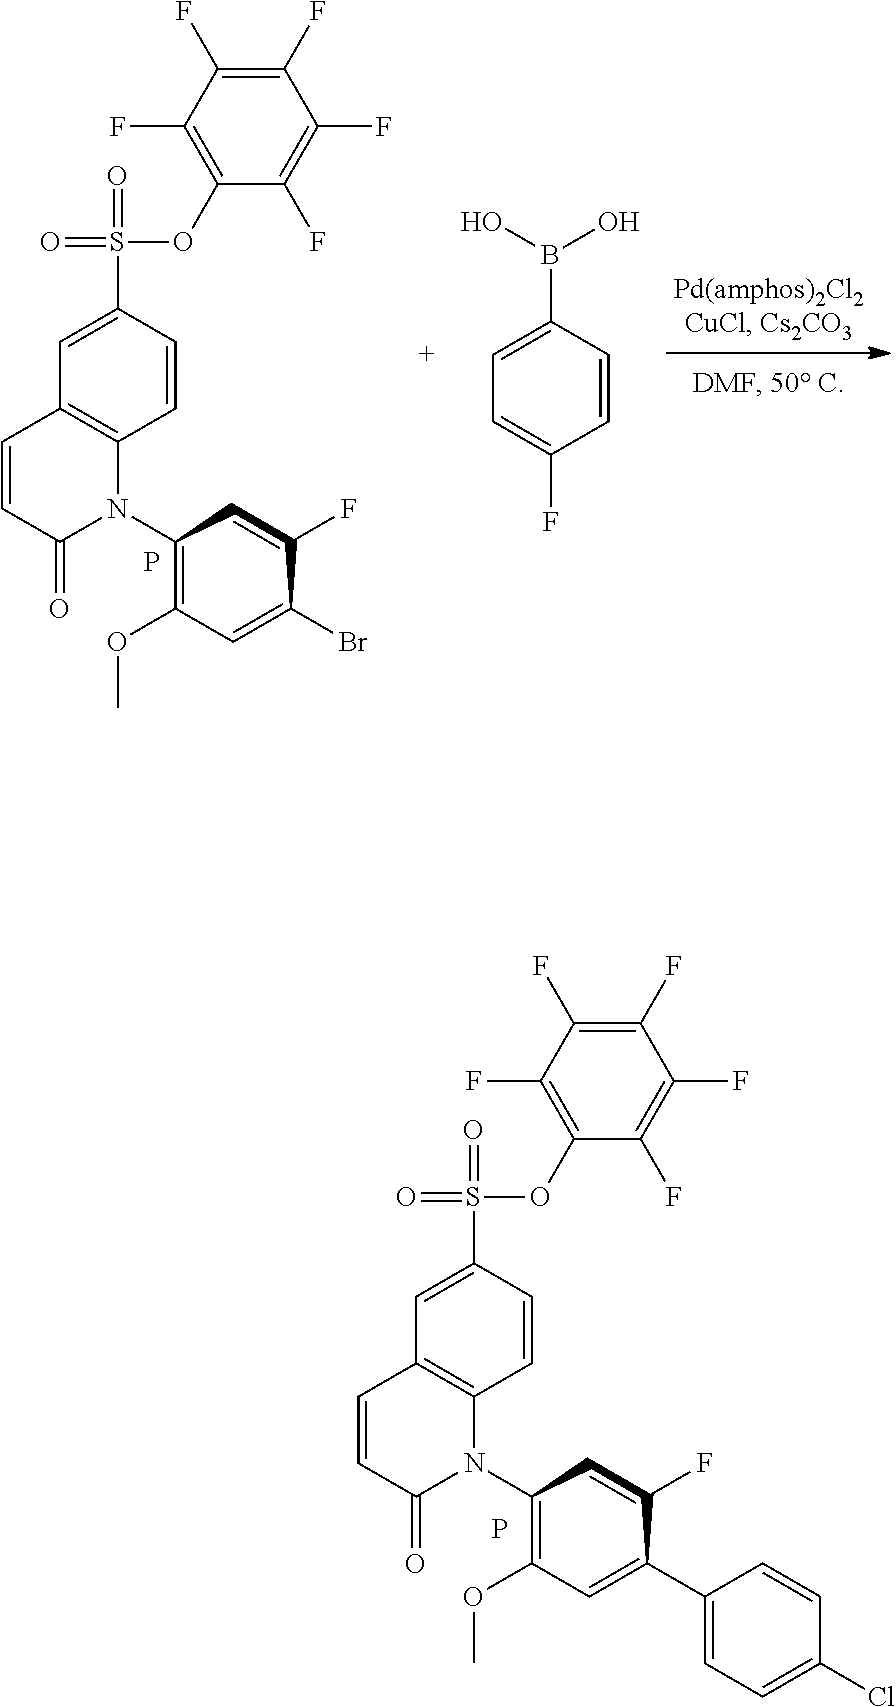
O(S(C1=CC2=C(C=C1)N(C1=C(OC)C=C(Br)C(F)=C1)C(=O)C=C2)(=O)=O)C1=C(F)C(F)=C(F)C(F)=C1F.P.C1=C(B(O)O)C=CC(F)=C1.O(S(C1=CC2=C(C=C1)N(C1=C(OC)C=C(C3=CC=C(Cl)C=C3)C(F)=C1)C(=O)C=C2)(=O)=O)C1=C(F)C(F)=C(F)C(F)=C1F.P
